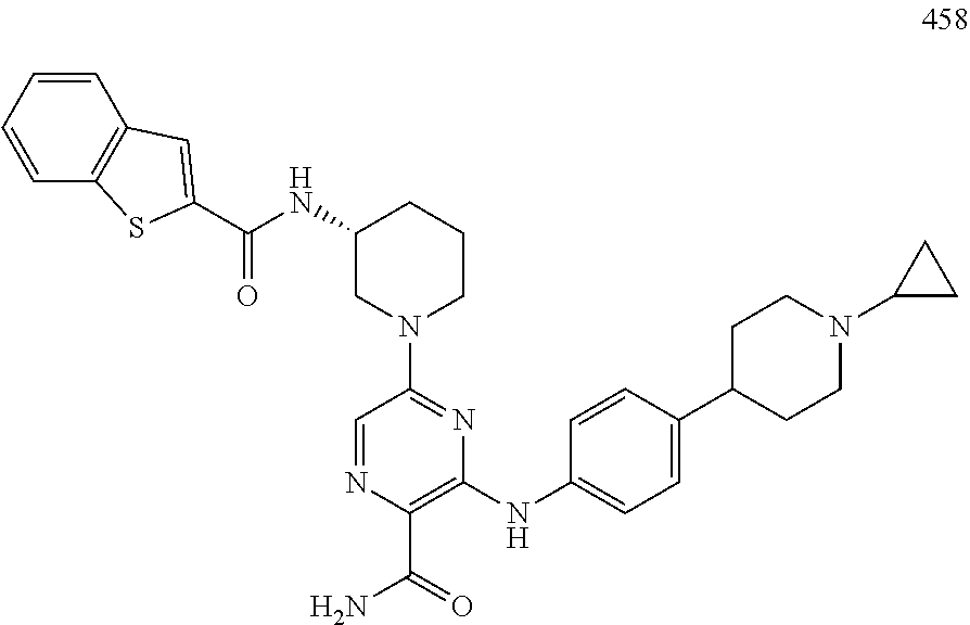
C1=NC(C(=O)N)=C(NC2=CC=C(C3CCN(C4CC4)CC3)C=C2)N=C1N1CCCC(NC(C2=CC3=C(S2)C=CC=C3)=O)C1
